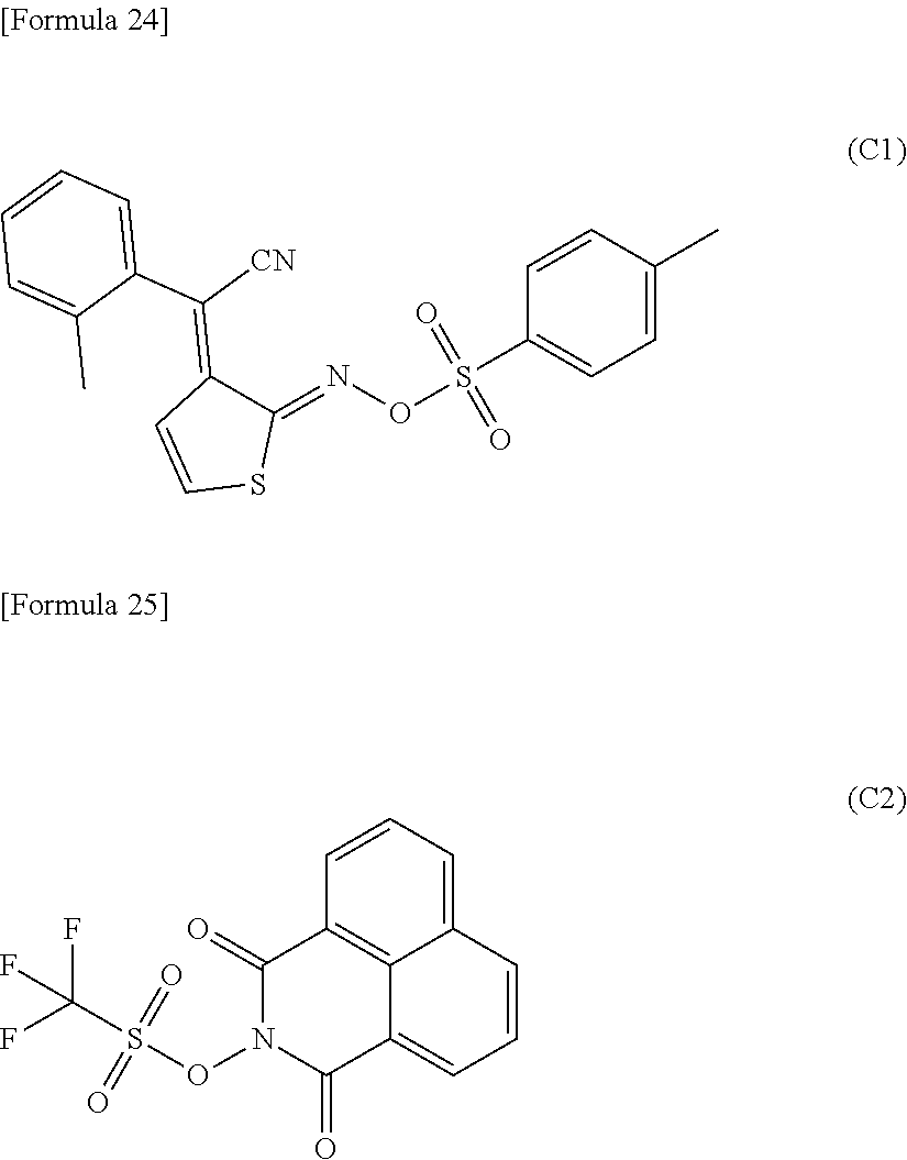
C1=C(C)C=CC(S(ON=C2C(=C([CN])C3=CC=CC=C3C)C=CS2)(=O)=O)=C1.C12=CC=CC3=C1C(=CC=C2)C(=O)N(OS(C(F)(F)F)(=O)=O)C3=O
